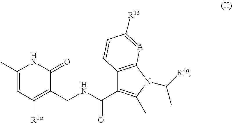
C1(C)=CC([R1a])=C(CNC(=O)C2=C(C)N(C(C)[R4a])C3=C2C=CC([R13])=[A]3)C(=O)N1
